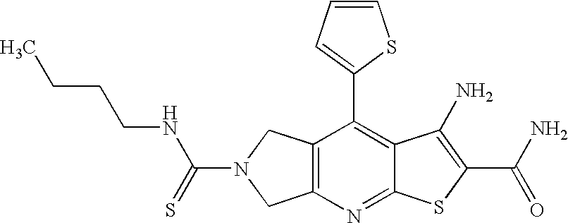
C12=C(N=C3C(=C1C1=CC=CS1)C(N)=C(C(N)=O)S3)CN(C(=S)NCCCC)C2
